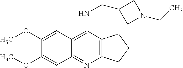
C12=C(C(NCC3CN(CC)C3)=C3C(=N1)C=C(OC)C(OC)=C3)CCC2
